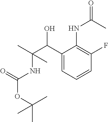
C1(C(C(C)(NC(OC(C)(C)C)=O)C)O)=CC=CC(F)=C1NC(=O)C
